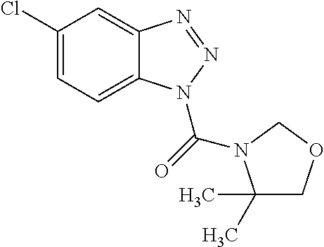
C1(Cl)=CC=C2C(=C1)N=NN2C(=O)N1C(C)(C)COC1
